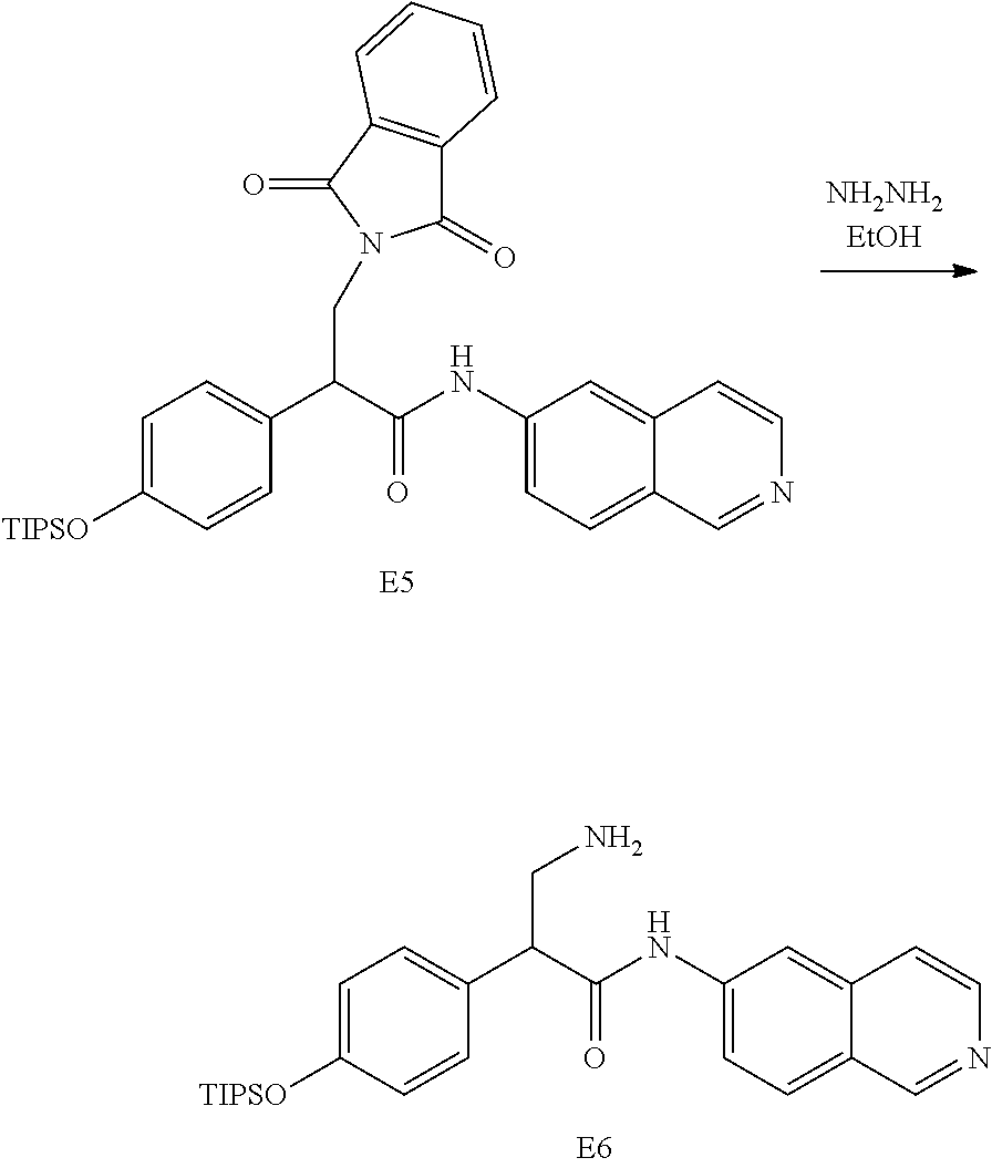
C1=C([TIPSO])C=CC(C(C(NC2=CC=C3C(=C2)C=CN=C3)=O)CN2C(=O)C3=C(C2=O)C=CC=C3)=C1.C1=C([TIPSO])C=CC(C(C(NC2=CC=C3C(=C2)C=CN=C3)=O)CN)=C1
